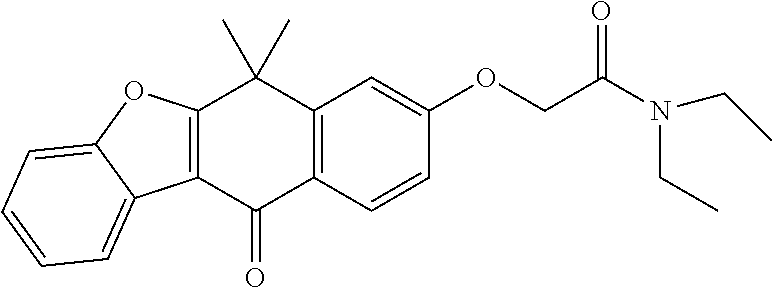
C12=C(C=CC(OCC(N(CC)CC)=O)=C1)C(=O)C1=C(C2(C)C)OC2=CC=CC=C12
